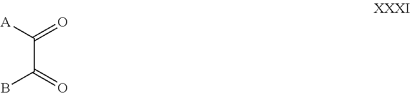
C(C([A])=O)(=O)B
